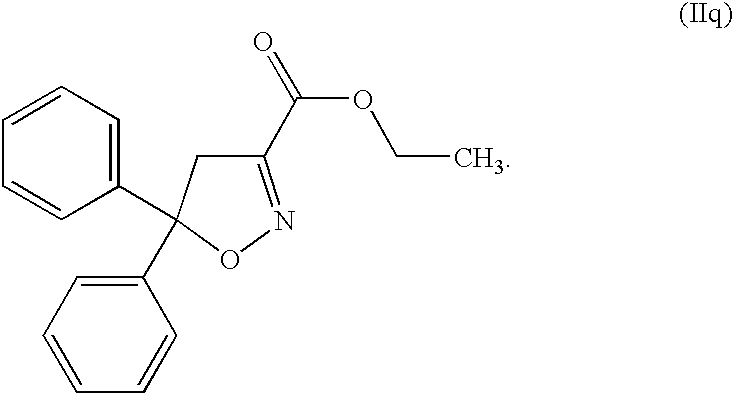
C1=CC(C2(C3=CC=CC=C3)CC(C(OCC)=O)=NO2)=CC=C1
